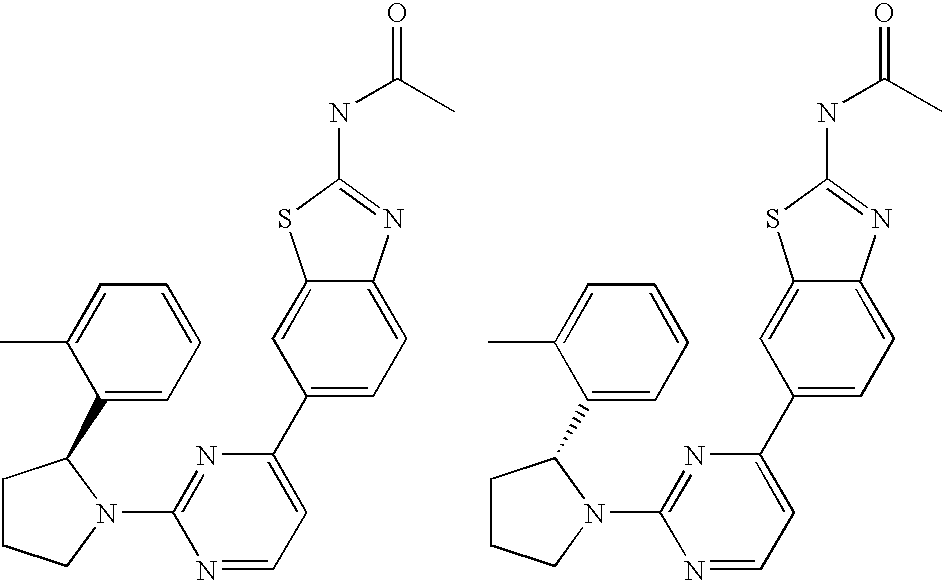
N1=CC=C(C2=CC=C3C(=C2)SC(NC(=O)C)=N3)N=C1N1CCCC1C1=CC=CC=C1C.N1=CC=C(C2=CC=C3C(=C2)SC(NC(=O)C)=N3)N=C1N1CCCC1C1=CC=CC=C1C
